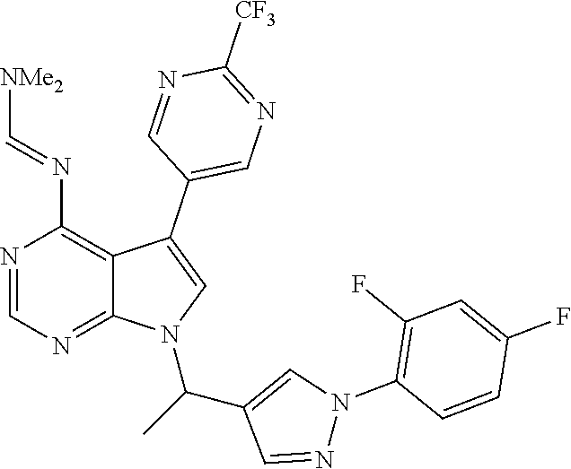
N1=CN=C2C(=C1N=C[NMe2])C(C1=CN=C([CF3])N=C1)=CN2C(C1=CN(C2=C(F)C=C(F)C=C2)N=C1)C
